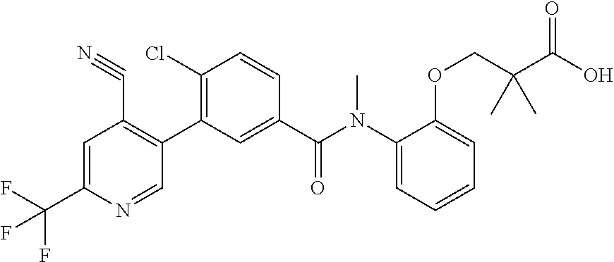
C1=C(C(F)(F)F)N=CC(C2=C(Cl)C=CC(C(N(C3=CC=CC=C3OCC(C(O)=O)(C)C)C)=O)=C2)=C1C#N
